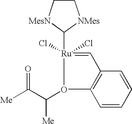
[Ru]1(Cl)(C2[MesN]CC[NMes]2)(Cl)=CC2=C(C=CC=C2)O1C(C([Me])=O)[Me]
